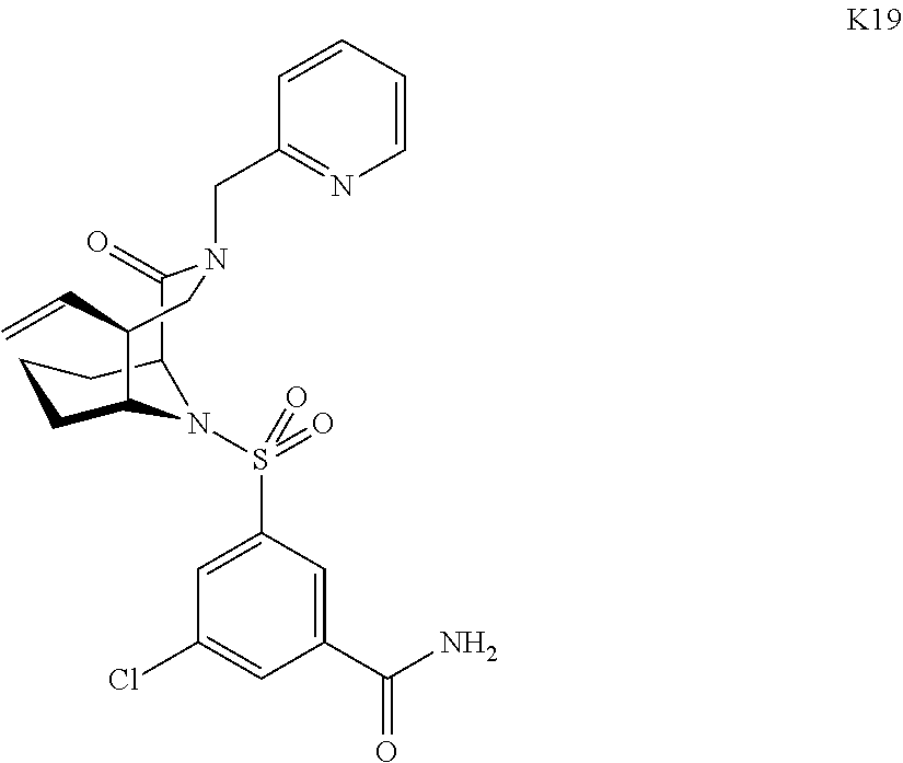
C1(C(N)=O)=CC(S(=O)(=O)N2C3CCCC2C(=O)N(CC2=NC=CC=C2)CC3C=C)=CC(Cl)=C1
